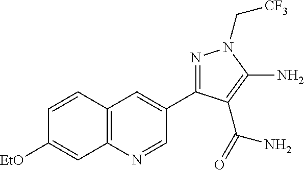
C1=CC2=C(C=C1[EtO])N=CC(C1=NN(C[CF3])C(N)=C1C(N)=O)=C2
